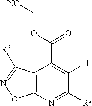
C12=C(N=C([R2])C([H])=C1C(OC[NC])=O)ON=C2[R3]
